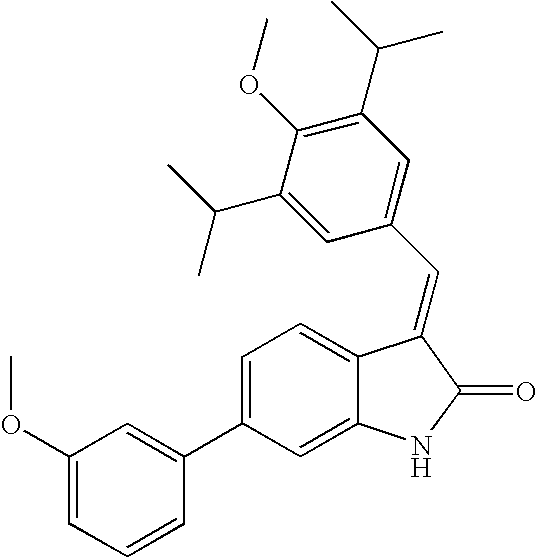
C1=C(C2=CC(OC)=CC=C2)C=C2C(=C1)C(=CC1=CC(C(C)C)=C(OC)C(C(C)C)=C1)C(=O)N2
